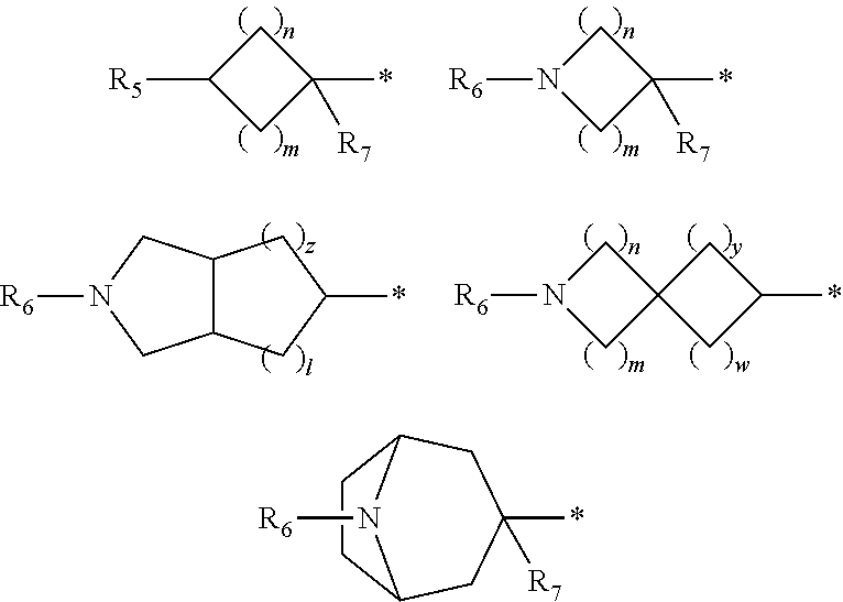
C1C(*)([R7])CC1[R5].C1C(*)([R7])CN1[R6].C1C2(CN1[R6])CC(*)C2.C12C(CC(*)C1)CN([R6])C2.C12CC(*)([R7])CC(CC1)N2[R6]
